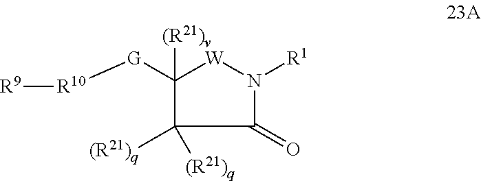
[G]([R10][R9])C1([(R21)v])[W]N([R1])C(=O)C1([(R21)q])[(R21)q]
